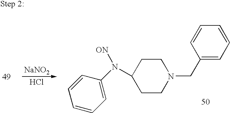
[NaNO2].Cl.C1=CC=C(N(C2CCN(CC3=CC=CC=C3)CC2)[ON])C=C1
